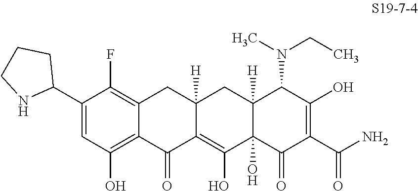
C1(C2CCCN2)=CC(O)=C2C(=C1F)CC1([H])C(=C(O)C3(O)C([H])(C1)C(N(CC)C)C(O)=C(C(N)=O)C3=O)C2=O
